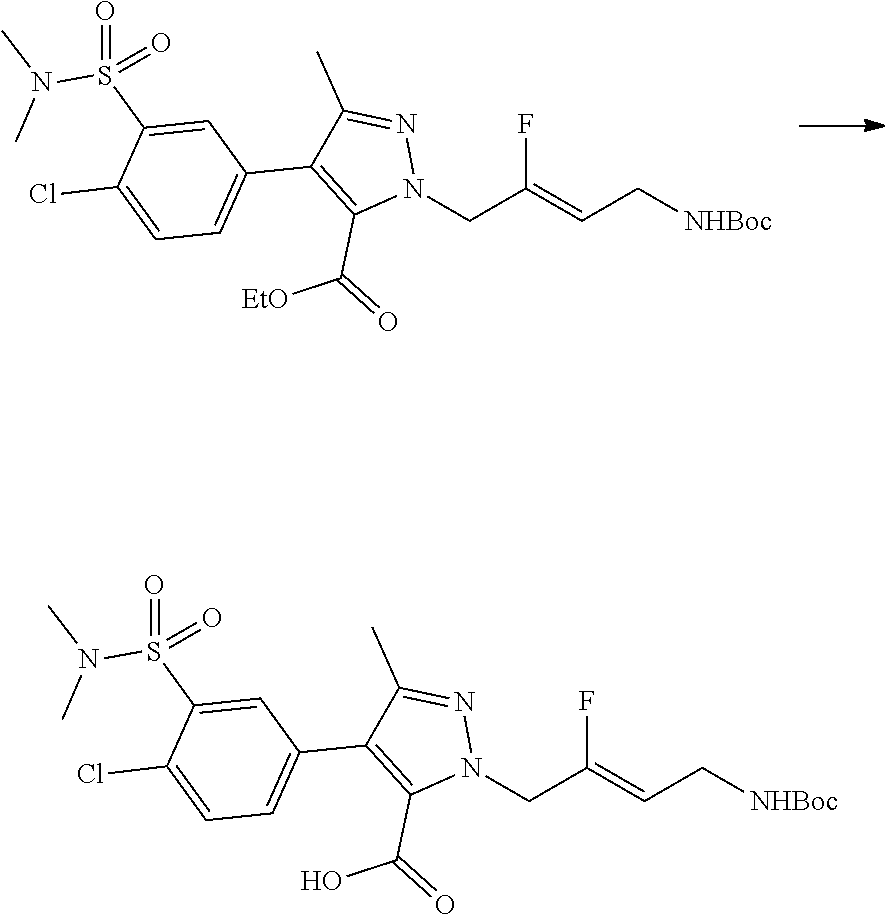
FC(=CC[NHBoc])CN1N=C(C)C(C2=CC=C(Cl)C(S(=O)(N(C)C)=O)=C2)=C1C(=O)[EtO].FC(=CC[NHBoc])CN1N=C(C)C(C2=CC=C(Cl)C(S(=O)(N(C)C)=O)=C2)=C1C(=O)O
